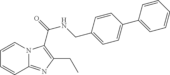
C1=CN2C(=NC(CC)=C2C(=O)NCC2=CC=C(C3=CC=CC=C3)C=C2)C=C1
